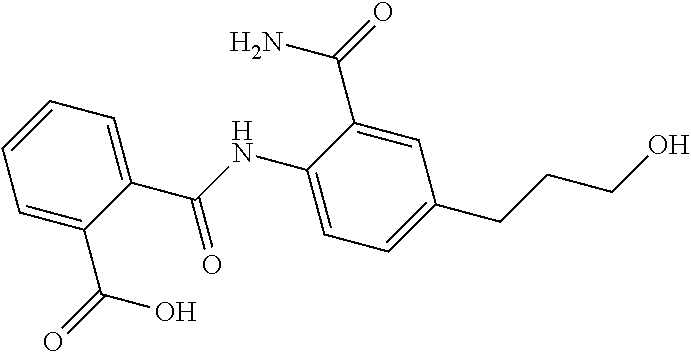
C1=CC=C(C(=O)O)C(C(=O)NC2=CC=C(CCCO)C=C2C(=O)N)=C1
